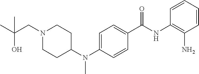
C1=CC=CC(N)=C1NC(C1=CC=C(N(C2CCN(CC(C)(C)O)CC2)C)C=C1)=O
